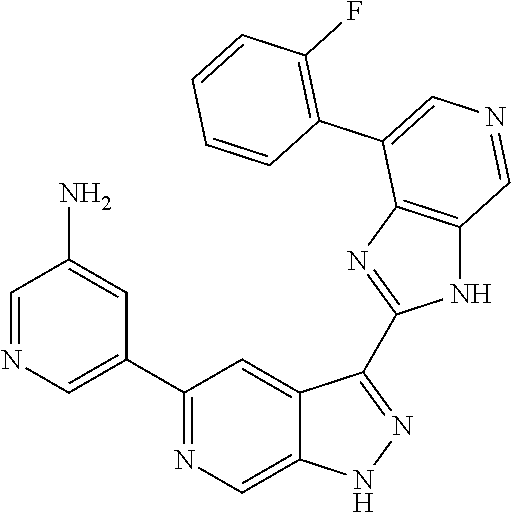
C1(C2=CN=CC(N)=C2)=NC=C2C(=C1)C(C1=NC3=C(N1)C=NC=C3C1=C(F)C=CC=C1)=NN2
